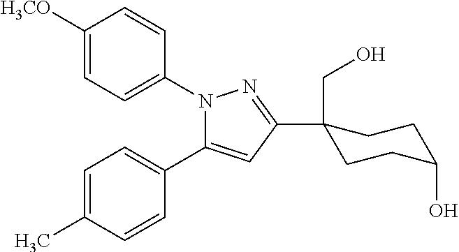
C1([H3CO])=CC=C(N2C(C3=CC=C(C)C=C3)=CC(C3(CO)CCC(O)CC3)=N2)C=C1
